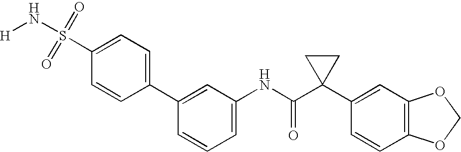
C1(C2=CC(NC(C3(C4=CC5=C(C=C4)OCO5)CC3)=O)=CC=C2)=CC=C(S(=O)(=O)N[H])C=C1
